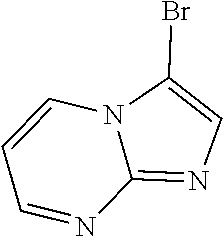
N1=C2N(C(Br)=C1)C=CC=N2
